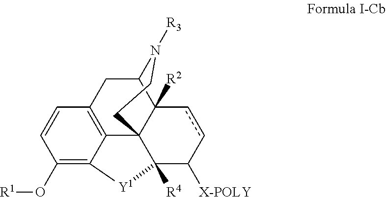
C1(O[R1])=C2C3=C(C=C1)CC1C4([R2])C3(C([R4])(C([X-POLY])cc4)[Y1]2)CCN1[R3]
